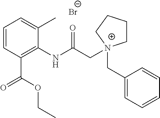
[Br-].C1=CC(C(=O)OCC)=C(NC(C[N+]2(CC3=CC=CC=C3)CCCC2)=O)C(C)=C1
